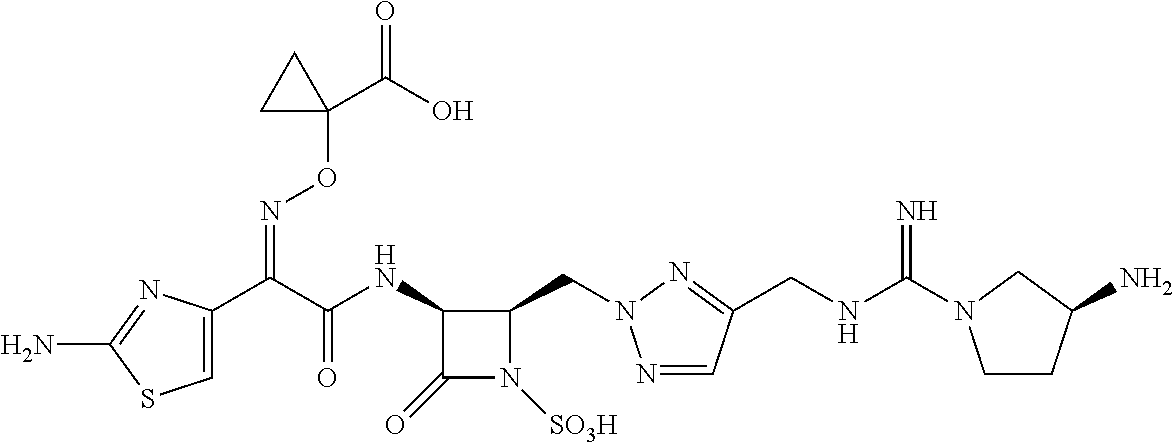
C1=C(C(C(NC2C(=O)N([SO3H])C2CN2N=CC(CNC(=N)N3CCC(N)C3)=N2)=O)=NOC2(C(=O)O)CC2)N=C(N)S1
